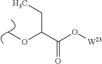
COC(C(O[W23])=O)CC
